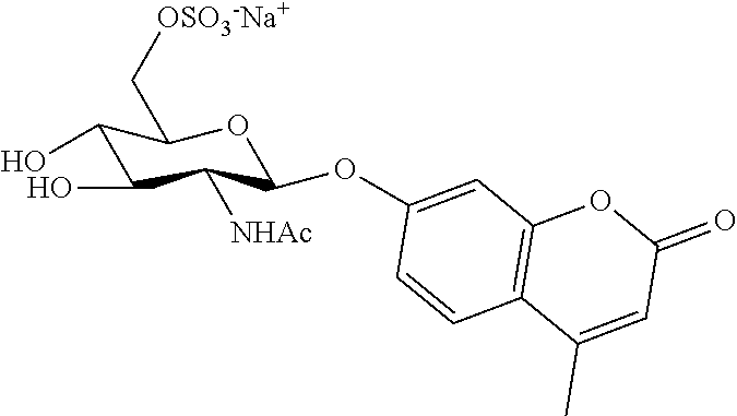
C1(O)C(O)C([NHAc])C(OC2=CC3=C(C=C2)C(C)=CC(=O)O3)OC1C[OSO3-Na+]
